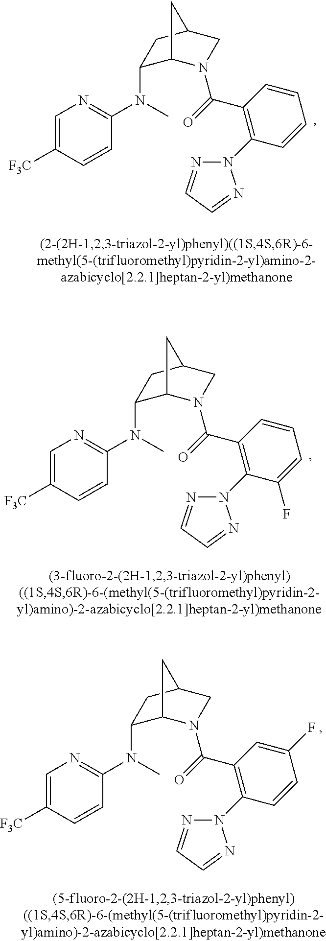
C1=C([F3C])C=CC(N(C2C3N(C(=O)C4=C(N5N=CC=N5)C=CC=C4)CC(C2)C3)C)=N1.C1=C([F3C])C=CC(N(C2C3N(C(=O)C4=C(N5N=CC=N5)C(F)=CC=C4)CC(C2)C3)C)=N1.C1=C([F3C])C=CC(N(C2C3N(C(=O)C4=C(N5N=CC=N5)C=CC(F)=C4)CC(C2)C3)C)=N1
